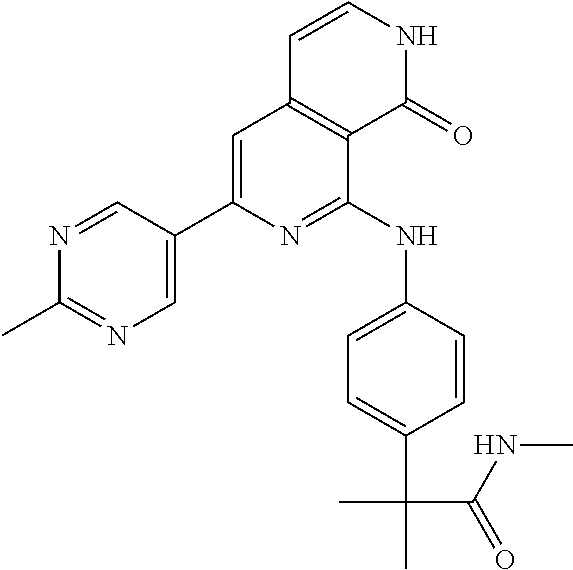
C1=CC2=C(C(=O)N1)C(NC1=CC=C(C(C)(C)C(=O)NC)C=C1)=NC(C1=CN=C(C)N=C1)=C2
